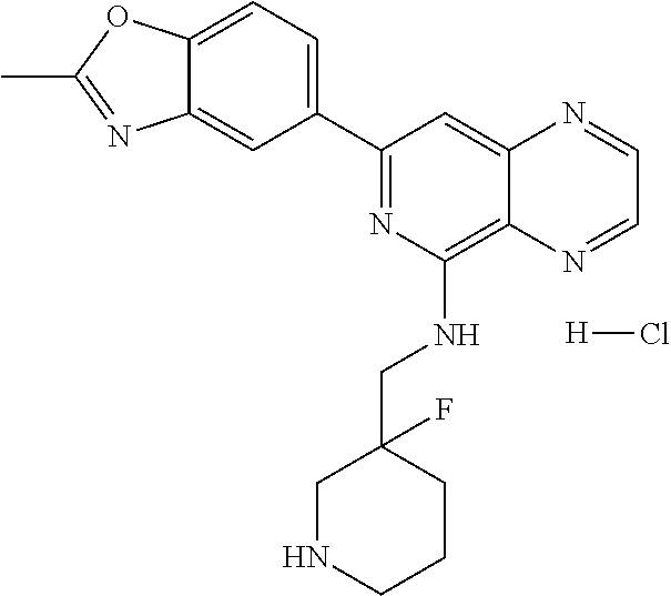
C1(C2=NC(NCC3(F)CNCCC3)=C3C(=C2)N=CC=N3)=CC=C2C(=C1)N=C(C)O2.[H]Cl
